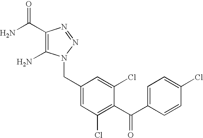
C1(CN2C(N)=C(C(N)=O)N=N2)=CC(Cl)=C(C(C2=CC=C(Cl)C=C2)=O)C(Cl)=C1
